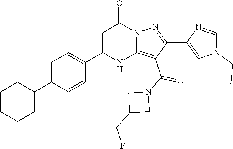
C1(C2=CC=C(C3=CC(=O)N4C(=C(C(N5CC(CF)C5)=O)C(C5=CN(CC)C=N5)=N4)N3)C=C2)CCCCC1
